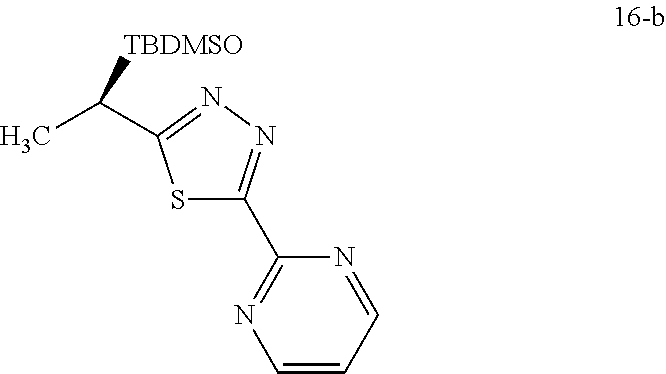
S1C(C2=NC=CC=N2)=NN=C1C(C)[TBDMSO]
